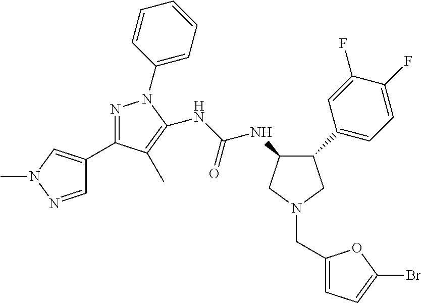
N(C(NC1C(C2=CC=C(F)C(F)=C2)CN(CC2=CC=C(Br)O2)C1)=O)C1=C(C)C(C2=CN(C)N=C2)=NN1C1=CC=CC=C1
